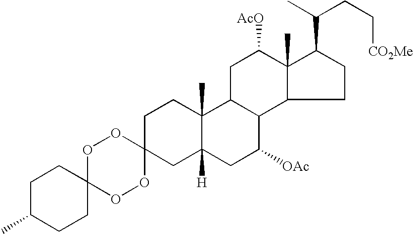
O1C2(OOC3(O1)CC1([H])C(C)(CC3)C3C(C([OAc])C1)C1C(C)(C([AcO])C3)C(C(C)CC[CO2Me])CC1)CCC(C)CC2
